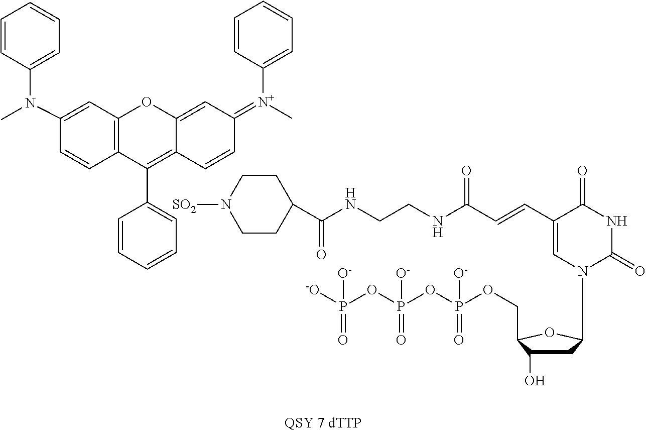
C1(N(C2=CC3=C(C=C2)C(C2=CC=CC=C2)=C2C(=CC(=[N+](C4=CC=CC=C4)C)C=C2)O3)C)=CC=CC=C1.[SO2]N1CCC(C(NCCNC(C=CC2=CN(C3CC(O)C(COP(OP(OP([-O])(=O)[O-])(=O)[O-])(=O)[O-])O3)C(=O)NC2=O)=O)=O)CC1
